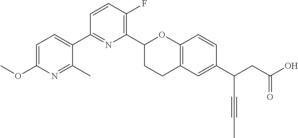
C1(C2CCC3=C(O2)C=CC(C(CC(O)=O)C#CC)=C3)=C(F)C=CC(C2=CC=C(OC)N=C2C)=N1
